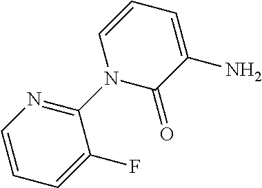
C1(=O)C(N)=CC=CN1C1=NC=CC=C1F
